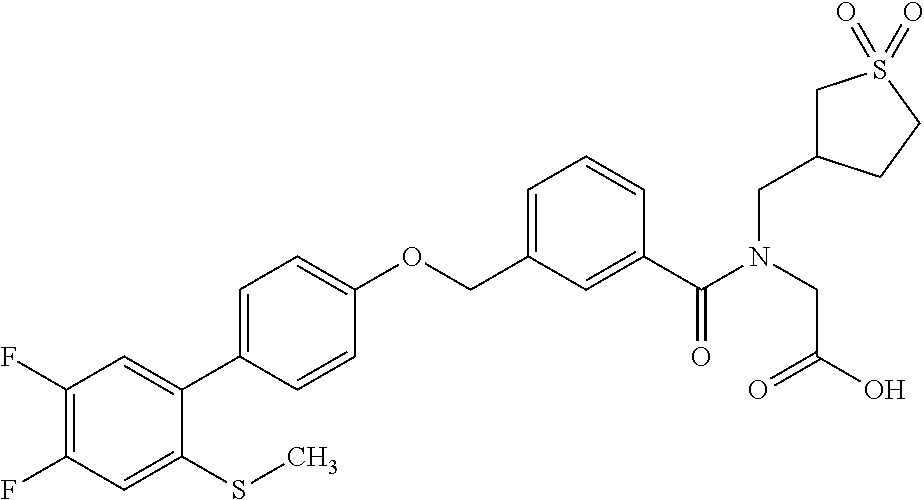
C1(F)=C(F)C=C(SC)C(C2=CC=C(OCC3=CC=CC(C(N(CC4CS(=O)(=O)CC4)CC(O)=O)=O)=C3)C=C2)=C1
